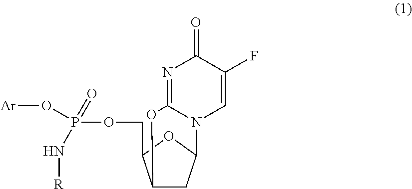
N1=C2N(C=C(F)C1=O)C1CC(C(COP(O[Ar])(=O)N[R])O1)O2
